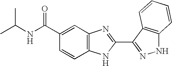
N(C(C1=CC2=C(C=C1)NC(C1=NNC3=C1C=CC=C3)=N2)=O)C(C)C
